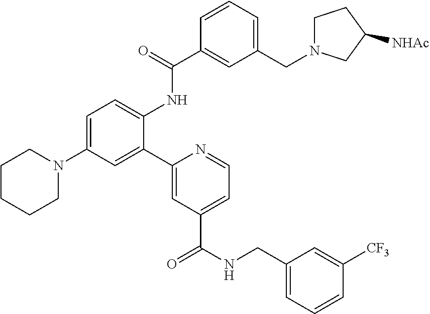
C1(C2=CC(N3CCCCC3)=CC=C2NC(C2=CC(CN3CCC([NHAc])C3)=CC=C2)=O)=CC(C(NCC2=CC=CC([CF3])=C2)=O)=CC=N1
